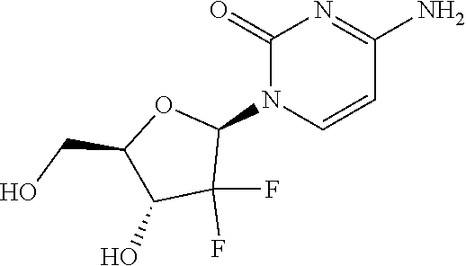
C1(=O)N=C(N)C=CN1C1C(F)(F)C(O)C(CO)O1
